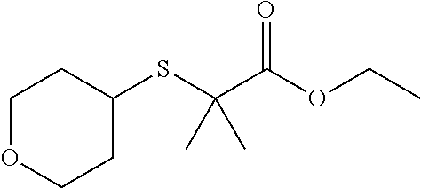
C1OCCC(SC(C(OCC)=O)(C)C)C1
